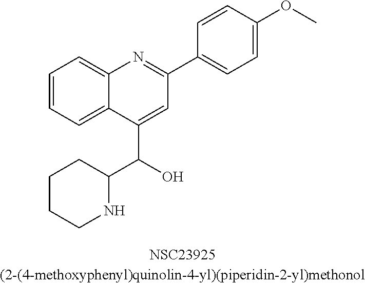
C1=CC=C2C(=C1)N=C(C1=CC=C(OC)C=C1)C=C2C(O)C1CCCCN1
